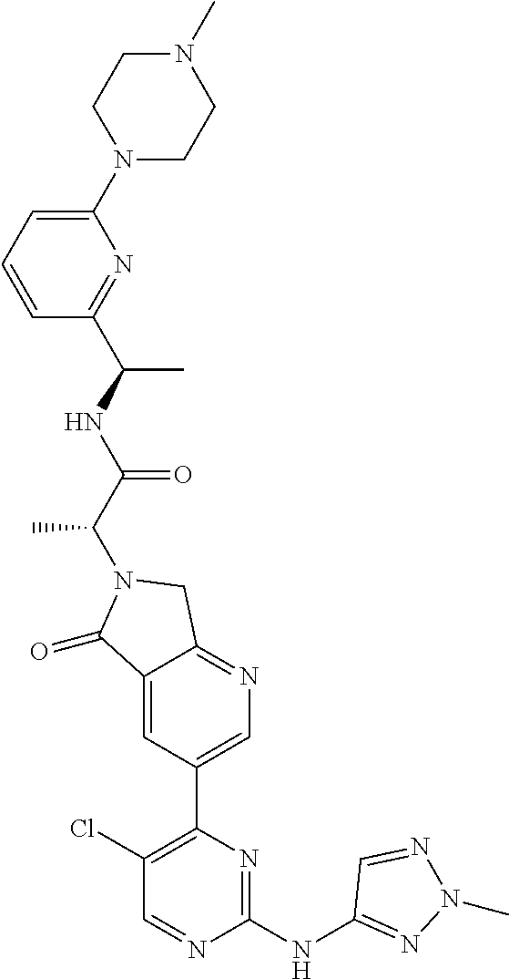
C1(=O)C2=CC(C3=C(Cl)C=NC(NC4=NN(C)N=C4)=N3)=CN=C2CN1C(C(NC(C1=NC(N2CCN(C)CC2)=CC=C1)C)=O)C
